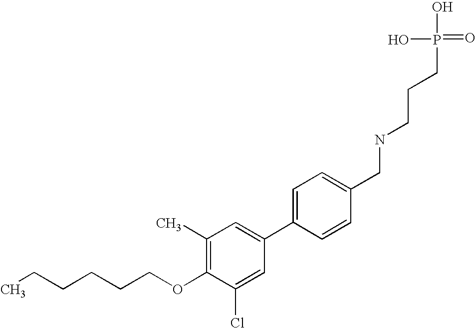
C1(C2=CC(C)=C(OCCCCCC)C(Cl)=C2)=CC=C(CNCCCP(=O)(O)O)C=C1
